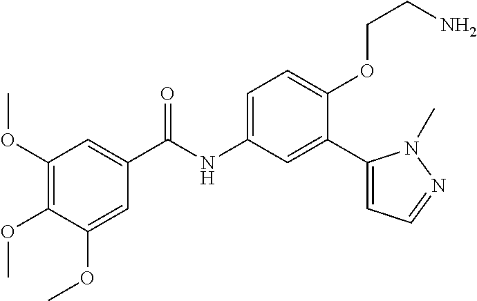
C1(OC)=C(OC)C(OC)=CC(C(=O)NC2=CC=C(OCCN)C(C3=CC=NN3C)=C2)=C1
